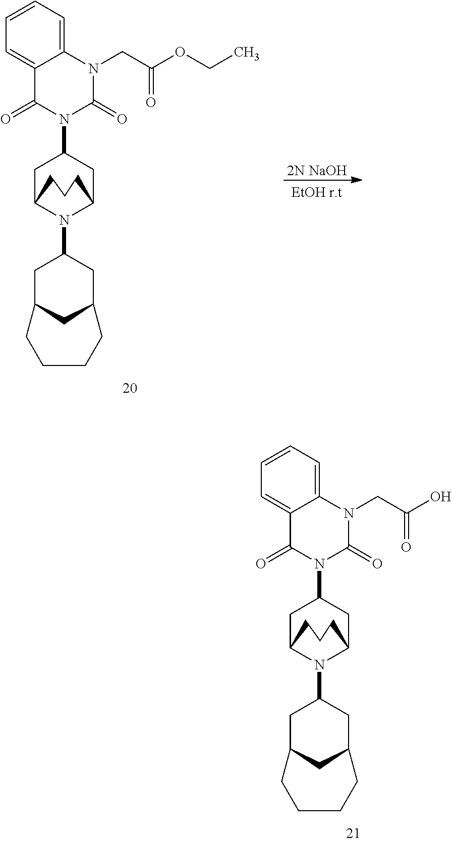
C1C2N(C3CC4CC(C3)CCCC4)C(CC1N1C(=O)N(CC(OCC)=O)C3=CC=CC=C3C1=O)CCC2.[2N NaOH].C1C2N(C3CC4CC(C3)CCCC4)C(CC1N1C(=O)N(CC(O)=O)C3=CC=CC=C3C1=O)CCC2
